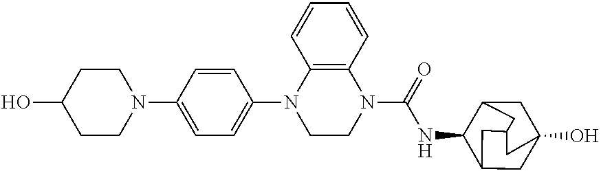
OC1CCN(C2=CC=C(N3CCN(C(NC4C5CC6(O)CC4CC(C6)C5)=O)C4=C3C=CC=C4)C=C2)CC1
